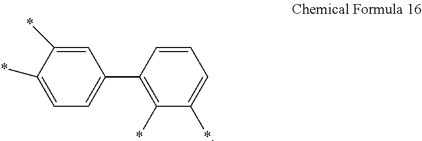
C1(*)=CC(C2=C(*)C(*)=CC=C2)=CC=C1*
